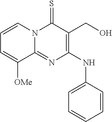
C1=CN2C(=NC(NC3=CC=CC=C3)=C(CO)C2=S)C([OMe])=C1
